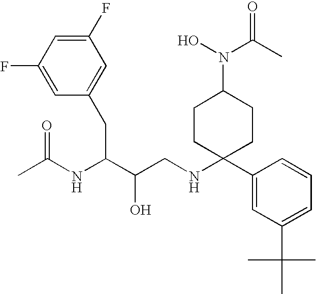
C1(F)=CC(F)=CC(CC(NC(C)=O)C(O)CNC2(C3=CC(C(C)(C)C)=CC=C3)CCC(N(C(C)=O)O)CC2)=C1
